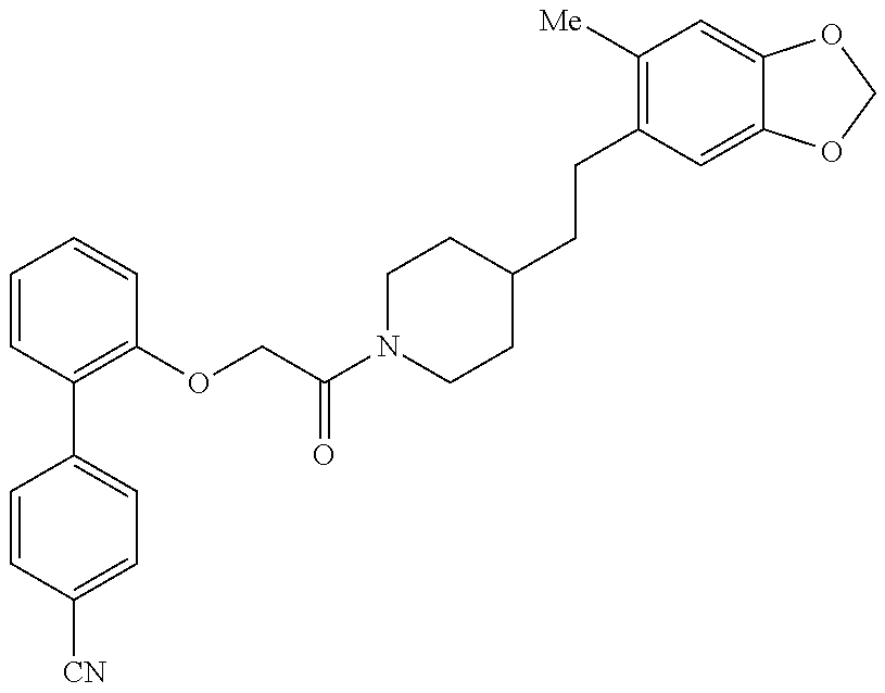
C1=CC([CN])=CC=C1C1=C(OCC(N2CCC(CCC3=C([Me])C=C4C(=C3)OCO4)CC2)=O)C=CC=C1
